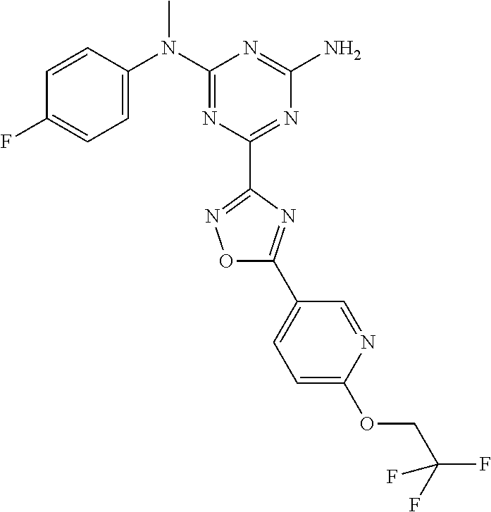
C1=CC(N(C2=NC(C3=NOC(C4=CC=C(OCC(F)(F)F)N=C4)=N3)=NC(N)=N2)C)=CC=C1F
